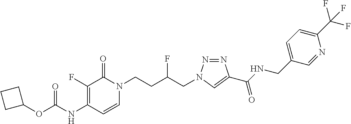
C1(NC(=O)OC2CCC2)=C(F)C(=O)N(CCC(CN2N=NC(C(NCC3=CC=C(C(F)(F)F)N=C3)=O)=C2)F)C=C1
